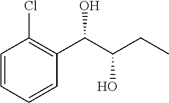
C1=CC=CC(C(C(CC)O)O)=C1Cl
